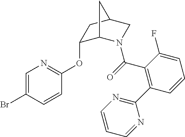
C1=C(Br)C=CC(OC2C3N(C(=O)C4=C(C5=NC=CC=N5)C=CC=C4F)CC(C2)C3)=N1
